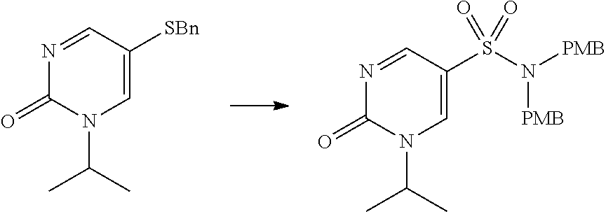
CC(C)N1C(=O)N=CC(S(N([PMB])[PMB])(=O)=O)=C1.CC(C)N1C(=O)N=CC([SBn])=C1
